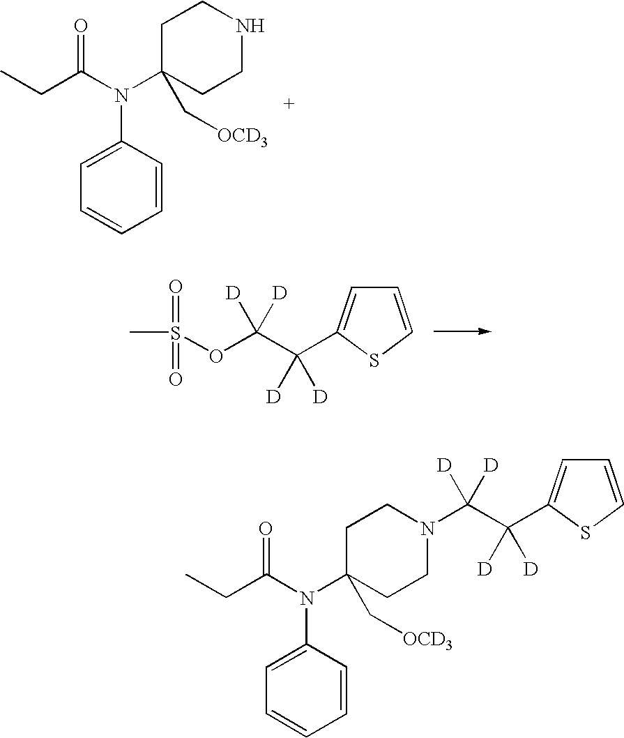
C1=CC(N(C2(C[OCD3])CCNCC2)C(CC)=O)=CC=C1.C1=CSC(C(C(OS(=O)(=O)C)([D])[D])([D])[D])=C1.C1=CC(N(C2(C[OCD3])CCN(C(C(C3=CC=CS3)([D])[D])([D])[D])CC2)C(CC)=O)=CC=C1
